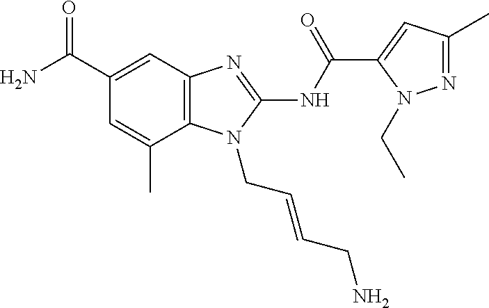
C1(C(N)=O)=CC2=C(C(C)=C1)N(CC=CCN)C(NC(C1=CC(C)=NN1CC)=O)=N2
